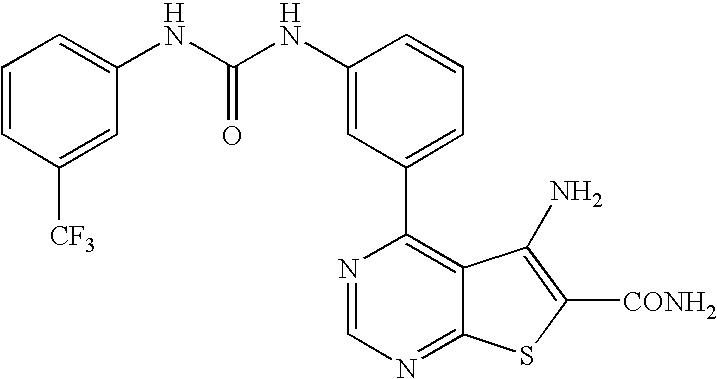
C1(NC(NC2=CC=CC([CF3])=C2)=O)=CC(C2=C3C(=NC=N2)SC([CONH2])=C3N)=CC=C1
